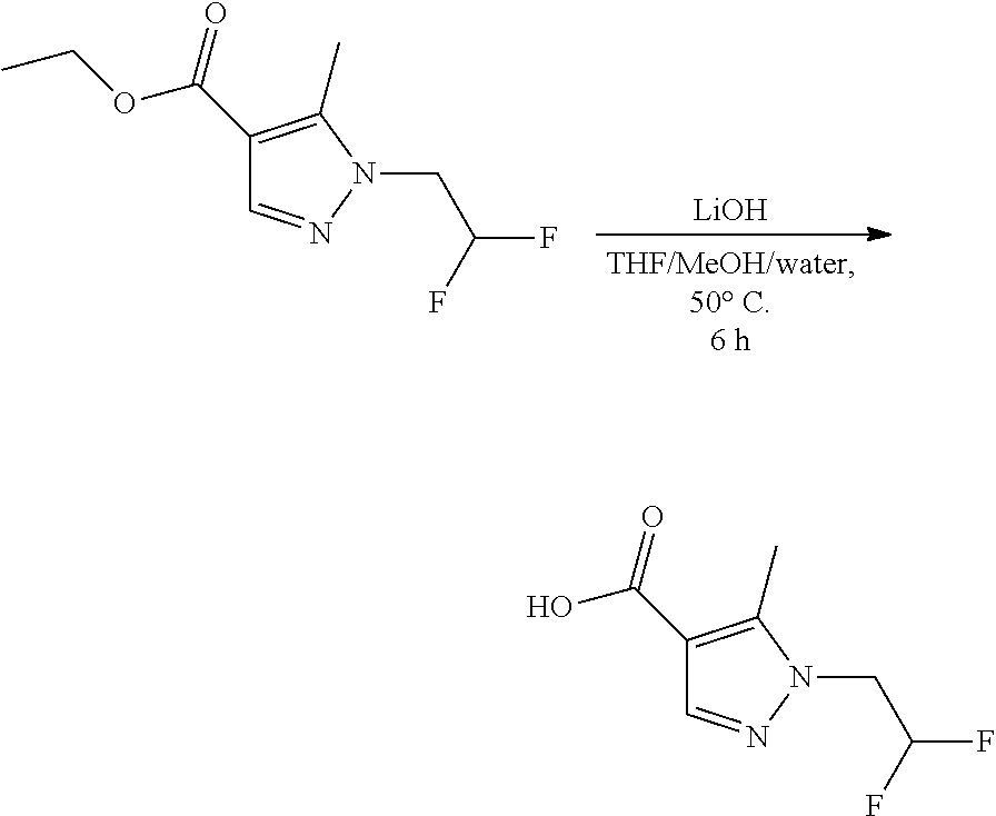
O=C(OCC)C1=C(C)N(CC(F)F)N=C1.[LiOH].O=C(O)C1=C(C)N(CC(F)F)N=C1
